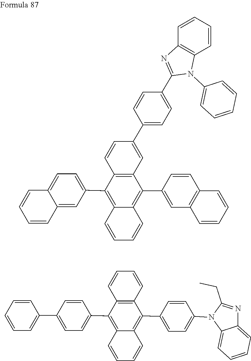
C12=CC=C(C3=C4C(=C(C5=CC6=C(C=C5)C=CC=C6)C5=C3C=CC(C3=CC=C(C6=NC7=C(N6C6=CC=CC=C6)C=CC=C7)C=C3)=C5)C=CC=C4)C=C1C=CC=C2.C1=CC=CC2=C1C(C1=CC=C(C3=CC=CC=C3)C=C1)=C1C=CC=CC1=C2C1=CC=C(N2C(CC)=NC3=CC=CC=C23)C=C1
